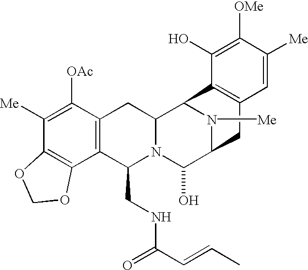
C1([Me])=C([OAc])C2=C(C3=C1OCO3)C(CNC(=O)C=CC)N1C(C2)C2N([Me])C(C1O)CC1=C2C(O)=C([OMe])C([Me])=C1
